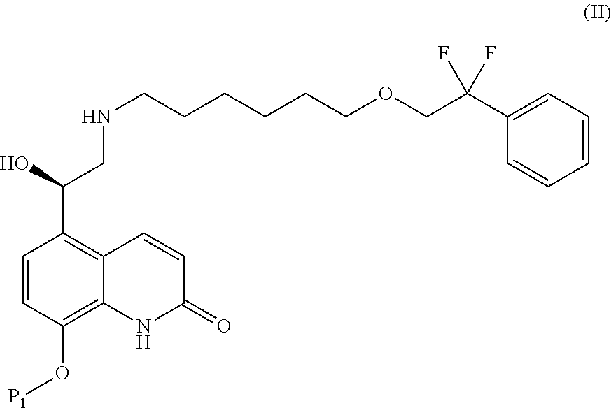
N(CC(O)C1=C2C(=C(O[P1])C=C1)NC(=O)C=C2)CCCCCCOCC(F)(F)C1=CC=CC=C1
